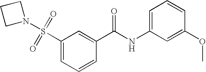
C1(S(N2CCC2)(=O)=O)=CC=CC(C(NC2=CC=CC(OC)=C2)=O)=C1
